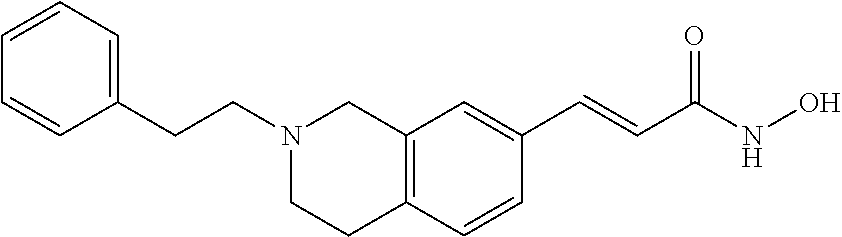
C12=C(C=CC(C=CC(NO)=O)=C1)CCN(CCC1=CC=CC=C1)C2
